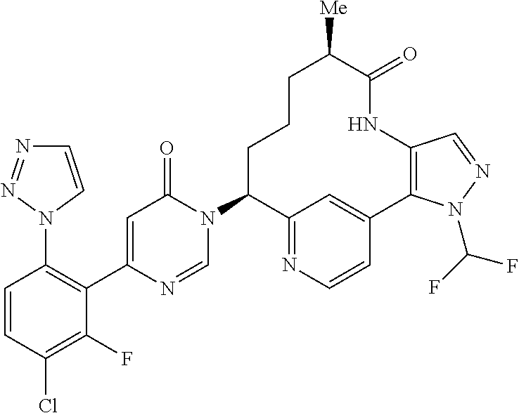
C12=C(C3=CC(=NC=C3)C(N3C(=O)C=C(C4=C(N5N=NC=C5)C=CC(Cl)=C4F)N=C3)CCCC([Me])C(=O)N1)N(C(F)F)N=C2
